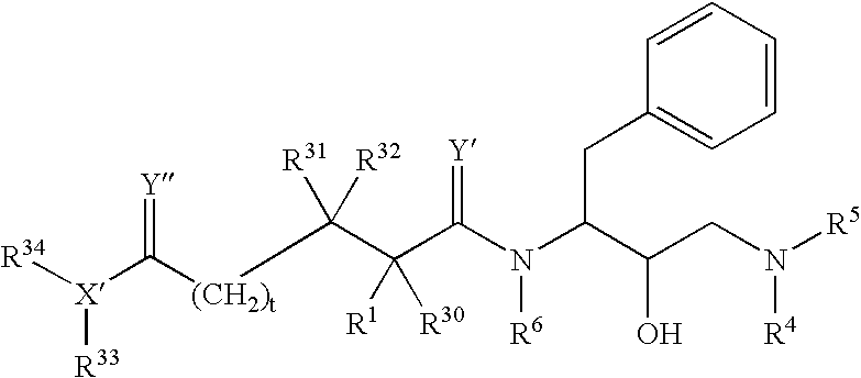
C(C(C(N(C(C(CN([R5])[R4])O)CC1=CC=CC=C1)[R6])=[Y])([R1])[R30])([R31])([R32])[(CH2)t]C(=[Y])[X]([R34])[R33]
